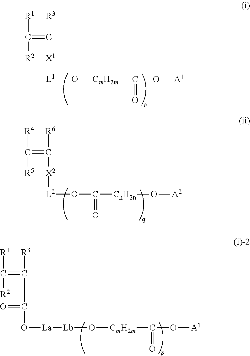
[R1]C([R2])=C([R3])[X1][L1]O[CmH2m]C(O[A1])=O.[R4]C([R5])=C([R6])[X2][L2]OC([CnH2n]O[A2])=O.[R1]C([R2])=C([R3])C(O[La][Lb]O[CmH2m]C(O[A1])=O)=O
